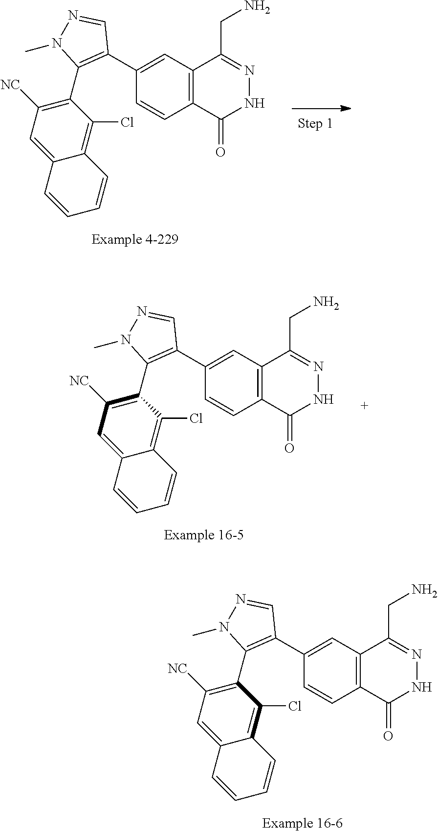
C12=C(C(CN)=NNC1=O)C=C(C1=C(C3=C([NC])C=C4C(=C3Cl)C=CC=C4)N(C)N=C1)C=C2.C12=C(C(CN)=NNC1=O)C=C(C1=C(C3=C([NC])C=C4C(=C3Cl)C=CC=C4)N(C)N=C1)C=C2.C12=C(C(CN)=NNC1=O)C=C(C1=C(C3=C([NC])C=C4C(=C3Cl)C=CC=C4)N(C)N=C1)C=C2
